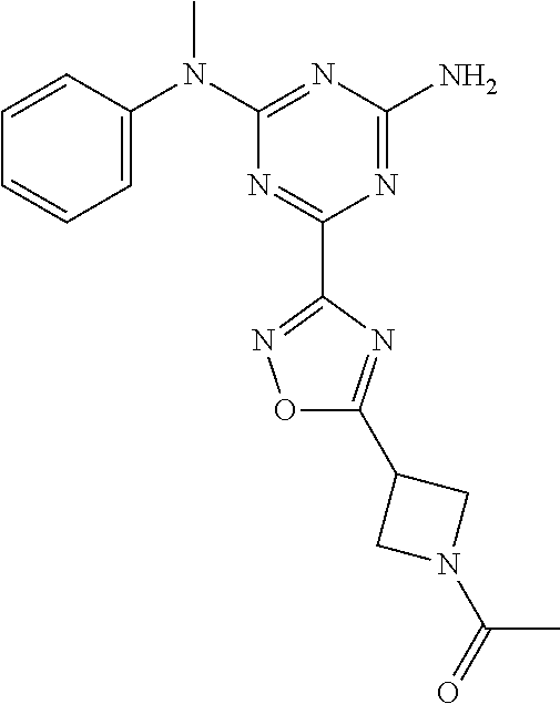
C1=CC(N(C2=NC(N)=NC(C3=NOC(C4CN(C(C)=O)C4)=N3)=N2)C)=CC=C1
